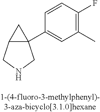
C12C(C3=CC(C)=C(F)C=C3)(C1)CNC2
